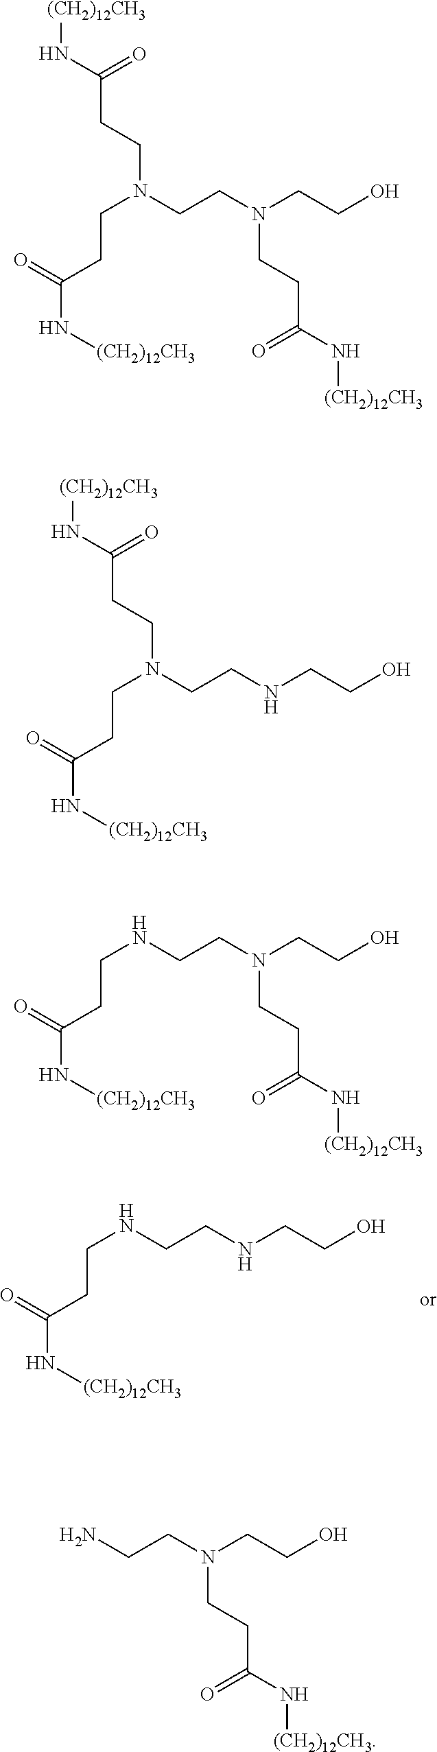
N(CCNCCO)CCC(N[(CH2)12CH3])=O.[(CH2)12CH3]NC(CCN(CCN(CCO)CCC(N[(CH2)12CH3])=O)CCC(N[(CH2)12CH3])=O)=O.[(CH2)12CH3]NC(CCN(CCNCCO)CCC(N[(CH2)12CH3])=O)=O.N(CCN(CCO)CCC(N[(CH2)12CH3])=O)CCC(N[(CH2)12CH3])=O.NCCN(CCO)CCC(N[(CH2)12CH3])=O
